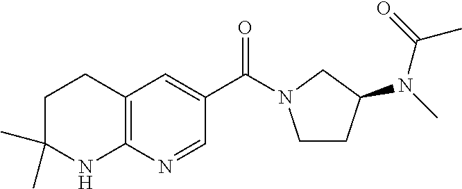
C(C1=CC2=C(N=C1)NC(C)(C)CC2)(=O)N1CCC(N(C)C(=O)C)C1
